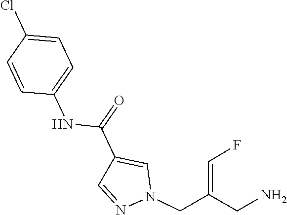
C1=NN(CC(=CF)CN)C=C1C(=O)NC1=CC=C(Cl)C=C1
